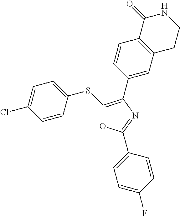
C1=CC(SC2=C(C3=CC4=C(C=C3)C(=O)NCC4)N=C(C3=CC=C(F)C=C3)O2)=CC=C1Cl
